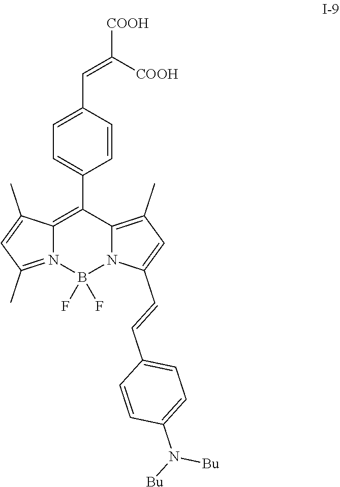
C1=CC(C=C([COOH])[COOH])=CC=C1C1=C2N(=C(C)C=C2C)B(F)(F)N2C1=C(C)C=C2C=CC1=CC=C(N([Bu])[Bu])C=C1
